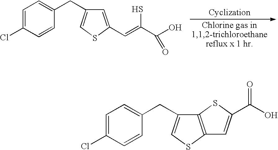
C1=C(Cl)C=CC(CC2=CSC(C=C(S)C(O)=O)=C2)=C1.C1=C(Cl)C=CC(CC2=CSC3=C2SC(C(O)=O)=C3)=C1
